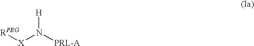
[X](N([PRL-A])[H])[RPEG]
